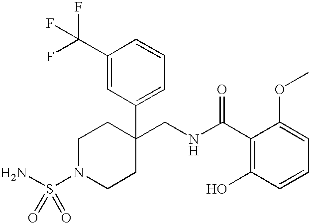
C1N(S(N)(=O)=O)CCC(CNC(C2=C(O)C=CC=C2OC)=O)(C2=CC=CC(C(F)(F)F)=C2)C1
